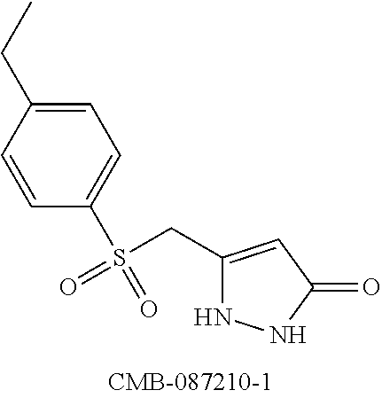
C1(CS(C2=CC=C(CC)C=C2)(=O)=O)=CC(=O)NN1
